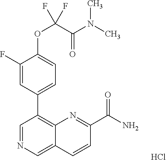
C1(OC(C(N(C)C)=O)(F)F)=CC=C(C2=C3C(=CN=C2)C=CC(C(N)=O)=N3)C=C1F.Cl
